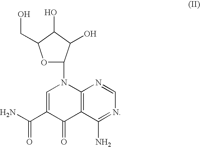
C1=C(C(N)=O)C(=O)C2=C(N1C1OC(CO)C(O)C1O)N=CN=C2N
